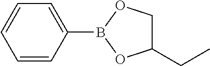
C1=C(B2OC(CC)CO2)C=CC=C1
